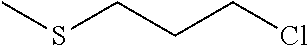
CSCCCCl
